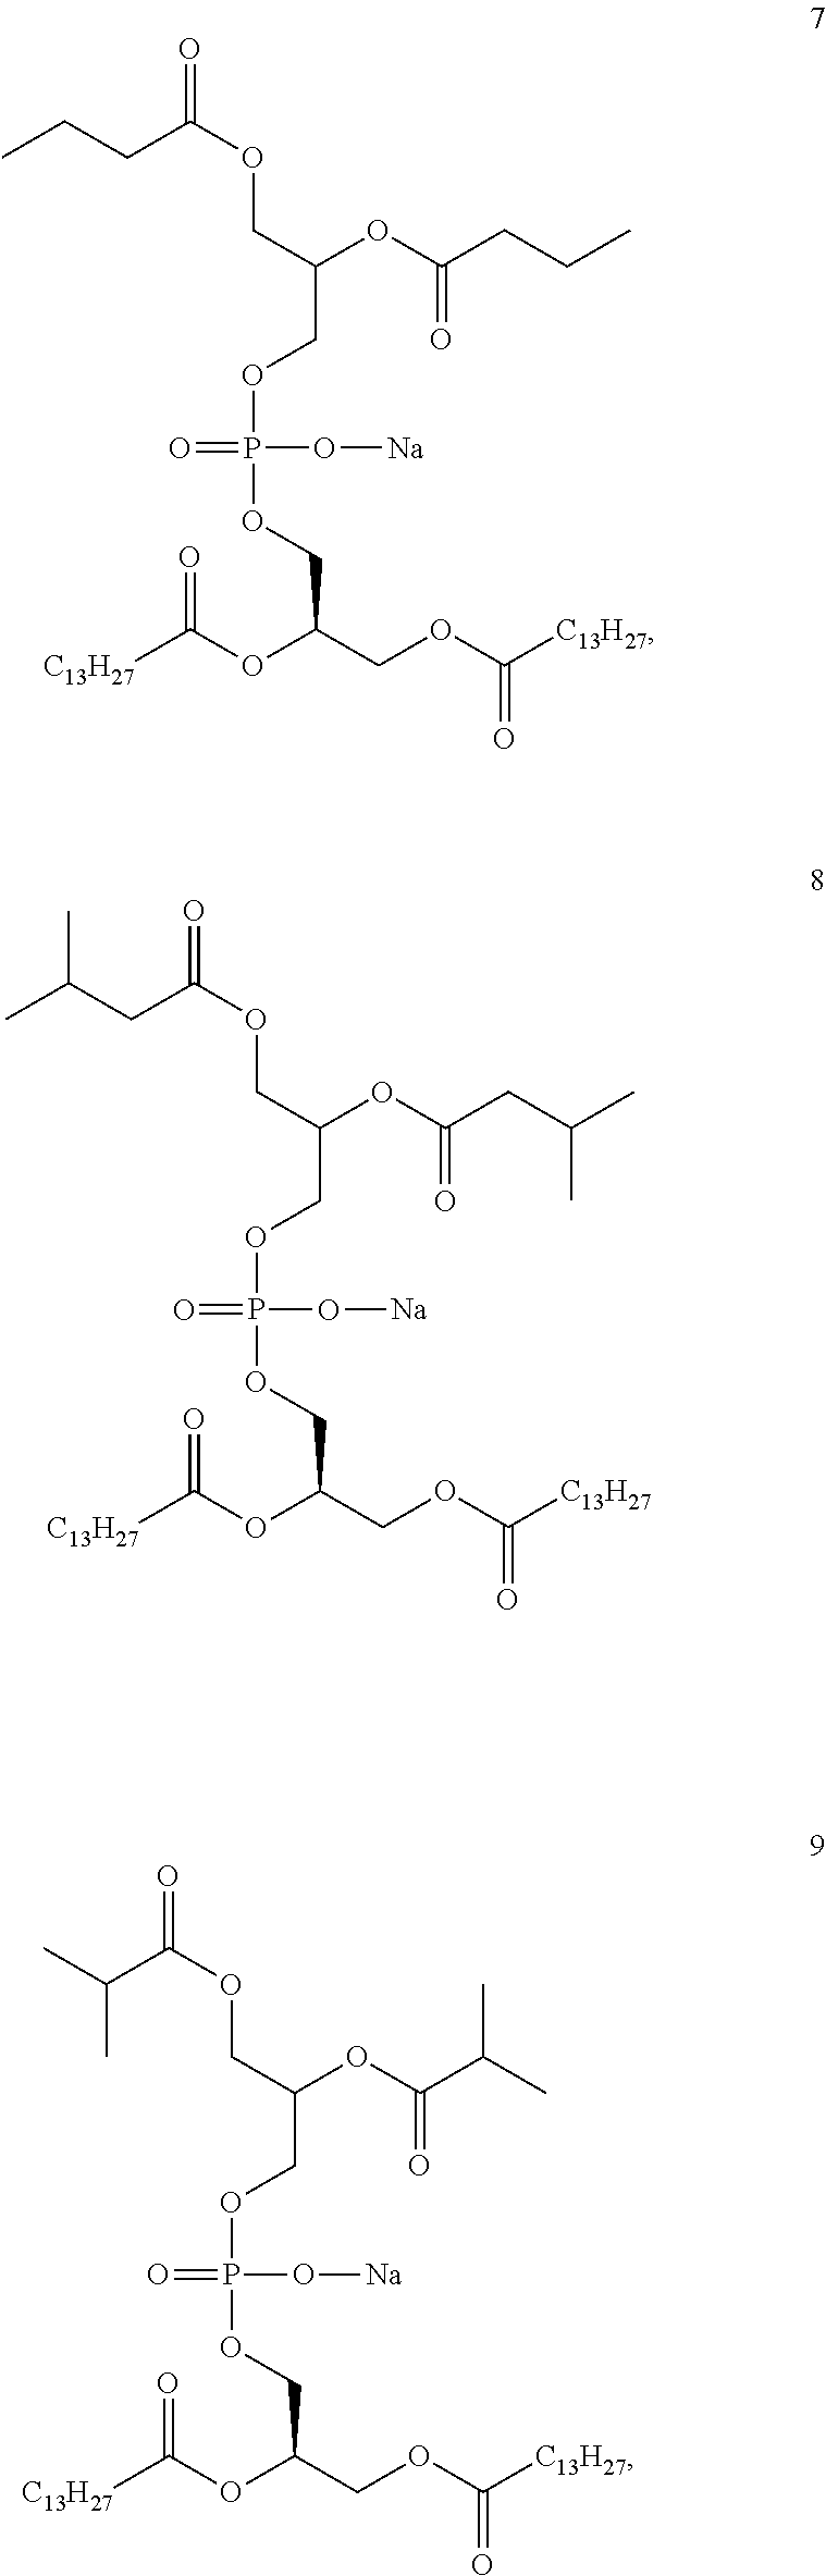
O=C(OCC(COP(OCC(COC([C13H27])=O)OC([C13H27])=O)(O[Na])=O)OC(CCC)=O)CCC.O=C(OCC(COP(OCC(COC([C13H27])=O)OC([C13H27])=O)(O[Na])=O)OC(CC(C)C)=O)CC(C)C.O=C(OCC(COP(OCC(COC([C13H27])=O)OC([C13H27])=O)(O[Na])=O)OC(C(C)C)=O)C(C)C
